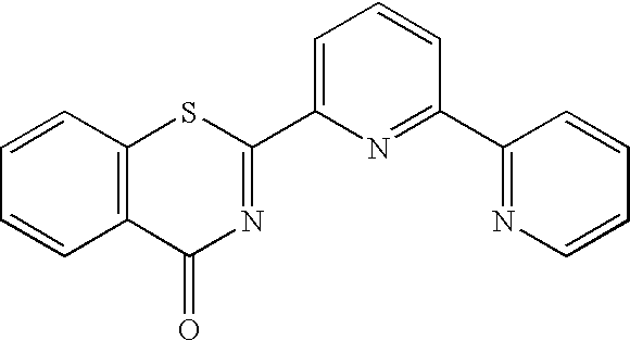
C1=C(C2=NC(=O)C3=C(S2)C=CC=C3)N=C(C2=NC=CC=C2)C=C1
